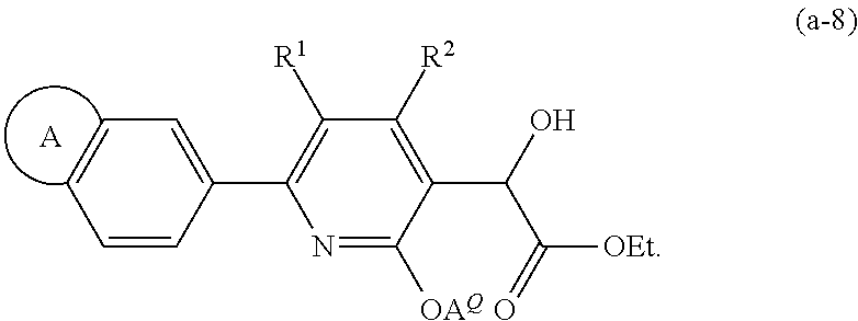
C1(C2=C([R1])C([R2])=C(C(O)C(=O)[OEt])C([OAQ])=N2)=CC=CC=C1.[A]
